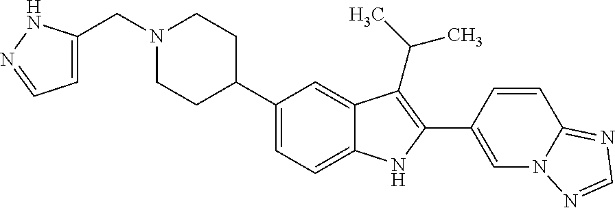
C1(C2CCN(CC3=CC=NN3)CC2)=CC=C2C(=C1)C(C(C)C)=C(C1=CN3C(=NC=N3)C=C1)N2
